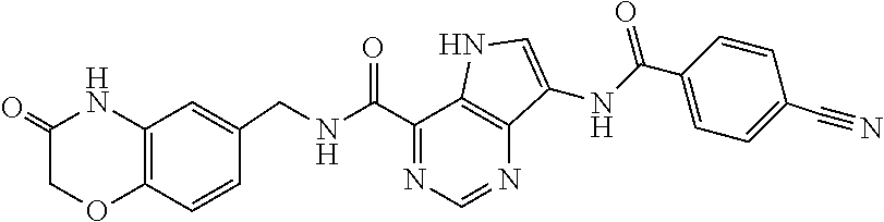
C12=C(C=CC(CNC(C3=NC=NC4=C3NC=C4NC(C3=CC=C(C#N)C=C3)=O)=O)=C1)OCC(=O)N2
